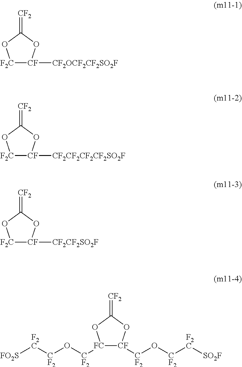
[F2C]1[CF]([CF2OCF2CF2SO2F])OC(=[CF2])O1.[F2C]1[CF]([CF2CF2CF2CF2SO2F])OC(=[CF2])O1.[F2C]1[CF]([CF2CF2SO2F])OC(=[CF2])O1.[FC]1([CF2]O[CF2][F2C][FO2S])[CF]([CF2]O[CF2][F2C][SO2F])OC(=[CF2])O1
